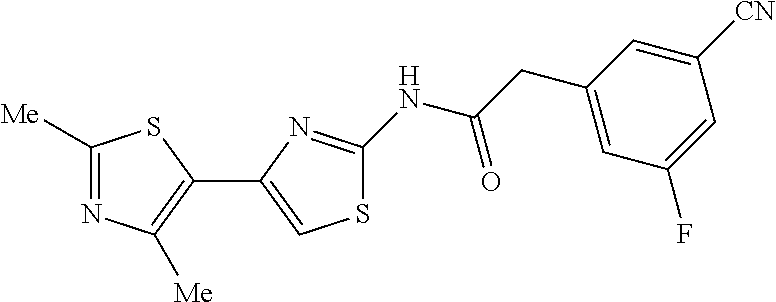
C1([Me])=NC([Me])=C(C2=CSC(NC(CC3=CC(F)=CC([CN])=C3)=O)=N2)S1
